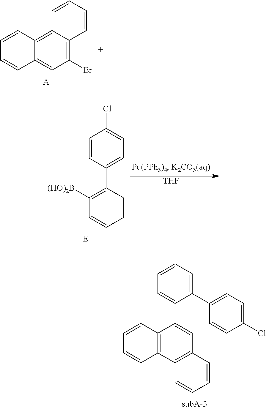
C1(Br)=C2C(=C3C(=C1)C=CC=C3)C=CC=C2.[A].C1(C2=C([(HO)2B])C=CC=C2)=CC=C(Cl)C=C1.[THF].C12=C(C3=C(C=C1C1=CC=CC=C1C1=CC=C(Cl)C=C1)C=CC=C3)C=CC=C2
